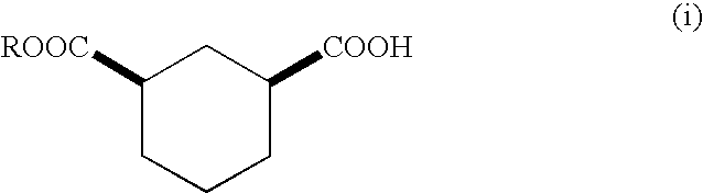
C1CCC([COOH])CC1[ROOC]
